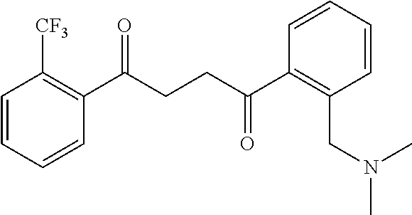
C1(C(CCC(C2=C(CN(C)C)C=CC=C2)=O)=O)=C([CF3])C=CC=C1
